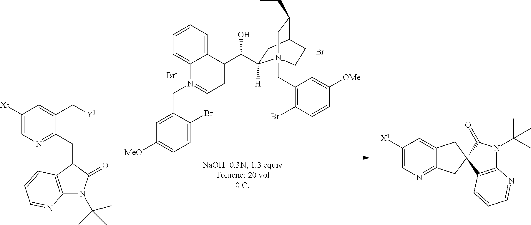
C1=C(Br)C(CN2=CC=C(C(O)C3([H])CC4C(C=C)C[N+]3(CC3=C(Br)C=CC([OMe])=C3)CC4)C3=CC=CC=C23)=CC([MeO])=C1.[Br-].[Br-].C12=C(C(CC3=NC=C([X1])C=C3C[Y1])C(=O)N1C(C)(C)C)C=CC=N2.C1([X1])=CN=C2C(=C1)CC1(C2)C2=C(N(C(C)(C)C)C1=O)N=CC=C2
